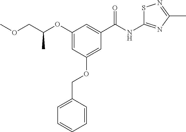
C1(OC(COC)C)=CC(OCC2=CC=CC=C2)=CC(C(NC2=NC(C)=NS2)=O)=C1
